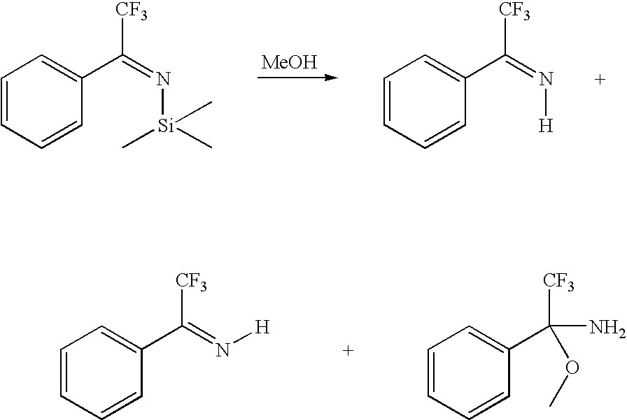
[MeOH].C1=CC=CC(C(=N[Si](C)(C)C)[CF3])=C1.C1=CC=CC(C(=N[H])[CF3])=C1.C1=CC=CC(C([CF3])(N)OC)=C1.C1=CC=CC(C([CF3])=N[H])=C1
